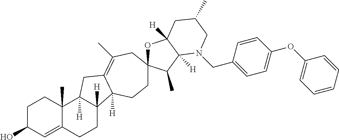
C1C(O)C=C2C(C)(C1)C1([H])C([H])(CC2)C2([H])C(=C(C)CC3(OC4([H])C([H])(C3C)N(CC3=CC=C(OC5=CC=CC=C5)C=C3)CC(C)C4)CC2)C1
